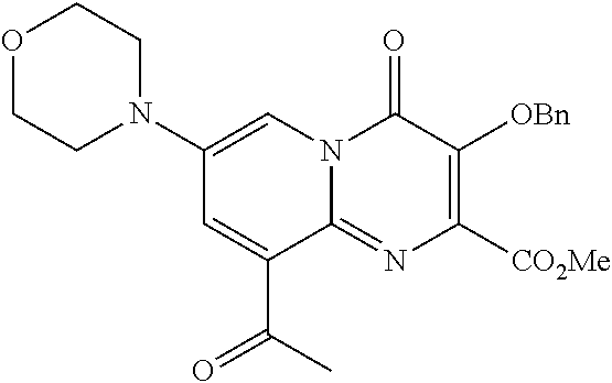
C1(N2CCOCC2)=CN2C(=NC([CO2Me])=C([OBn])C2=O)C(C(C)=O)=C1
